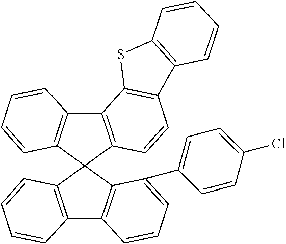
C12=C(C=CC=C1)C1(C3=C2C=CC=C3C2=CC=C(Cl)C=C2)C2=C(C3=C1C=CC1=C3SC3=C1C=CC=C3)C=CC=C2
